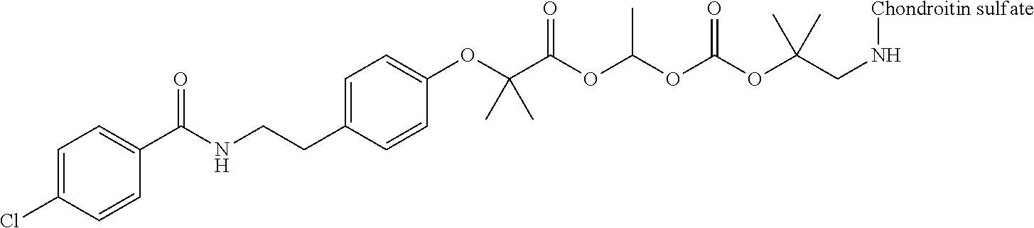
C1=C(Cl)C=CC(C(NCCC2=CC=C(OC(C(OC(OC(OC(CN[Chondroitin sulfate])(C)C)=O)C)=O)(C)C)C=C2)=O)=C1
